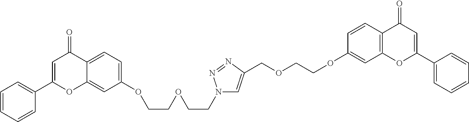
C1=C(C2=CC=CC=C2)OC2=CC(OCCOCCN3C=C(COCCOC4=CC5=C(C=C4)C(=O)C=C(C4=CC=CC=C4)O5)N=N3)=CC=C2C1=O
